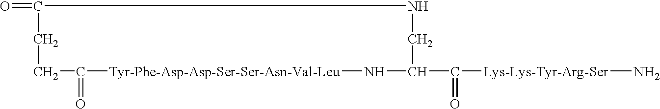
C1C(=O)[Tyr-Phe-Asp-Asp-Ser-Ser-Asn-Val-Leu]NC(C([Lys-Lys-Tyr-Arg-Ser]N)=O)CNC(=O)C1
